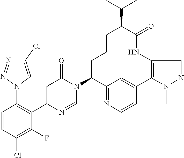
N1(C2C3=NC=CC(=C3)C3=C(NC(=O)C(C(C)C)CCC2)C=NN3C)C(=O)C=C(C2=C(N3C=C(Cl)N=N3)C=CC(Cl)=C2F)N=C1
